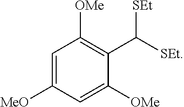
C1([MeO])=CC([OMe])=C(C([SEt])[SEt])C([OMe])=C1
